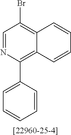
C1=CC(C2=C3C(=C(Br)C=N2)C=CC=C3)=CC=C1.[[22960-25-4]]
